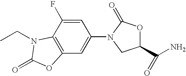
C12=C(C(F)=CC(N3C(=O)OC(C(N)=O)C3)=C1)N(CC)C(=O)O2
